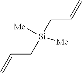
C(C[Si]([Me])([Me])CC=C)=C
